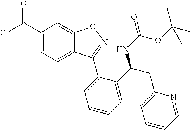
C1(C(Cl)=O)=CC=C2C(=C1)ON=C2C1=CC=CC=C1C(NC(=O)OC(C)(C)C)CC1=CC=CC=N1
